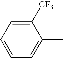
C1([CF3])=CC=CC=C1C
